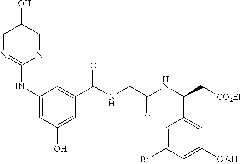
C1N=C(NC2=CC(O)=CC(C(NCC(NC(C[CO2Et])C3=CC([CF2H])=CC(Br)=C3)=O)=O)=C2)NCC1O
